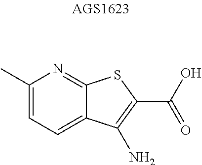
C1=C(C)N=C2C(=C1)C(N)=C(C(O)=O)S2
